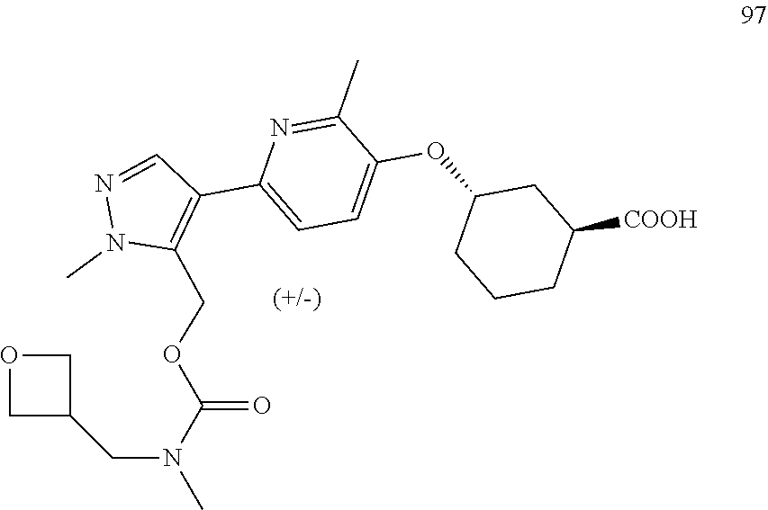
C1=C(C2=C(COC(N(C)CC3COC3)=O)N(C)N=C2)N=C(C)C(OC2CCCC([COOH])C2)=C1
